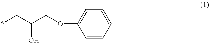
*CC(COC1=CC=CC=C1)O
